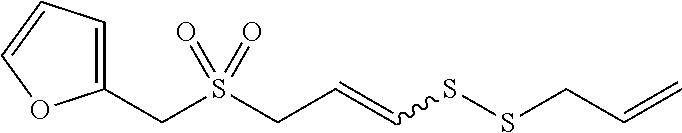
S(CC=CSSCC=C)(CC1=CC=CO1)(=O)=O
